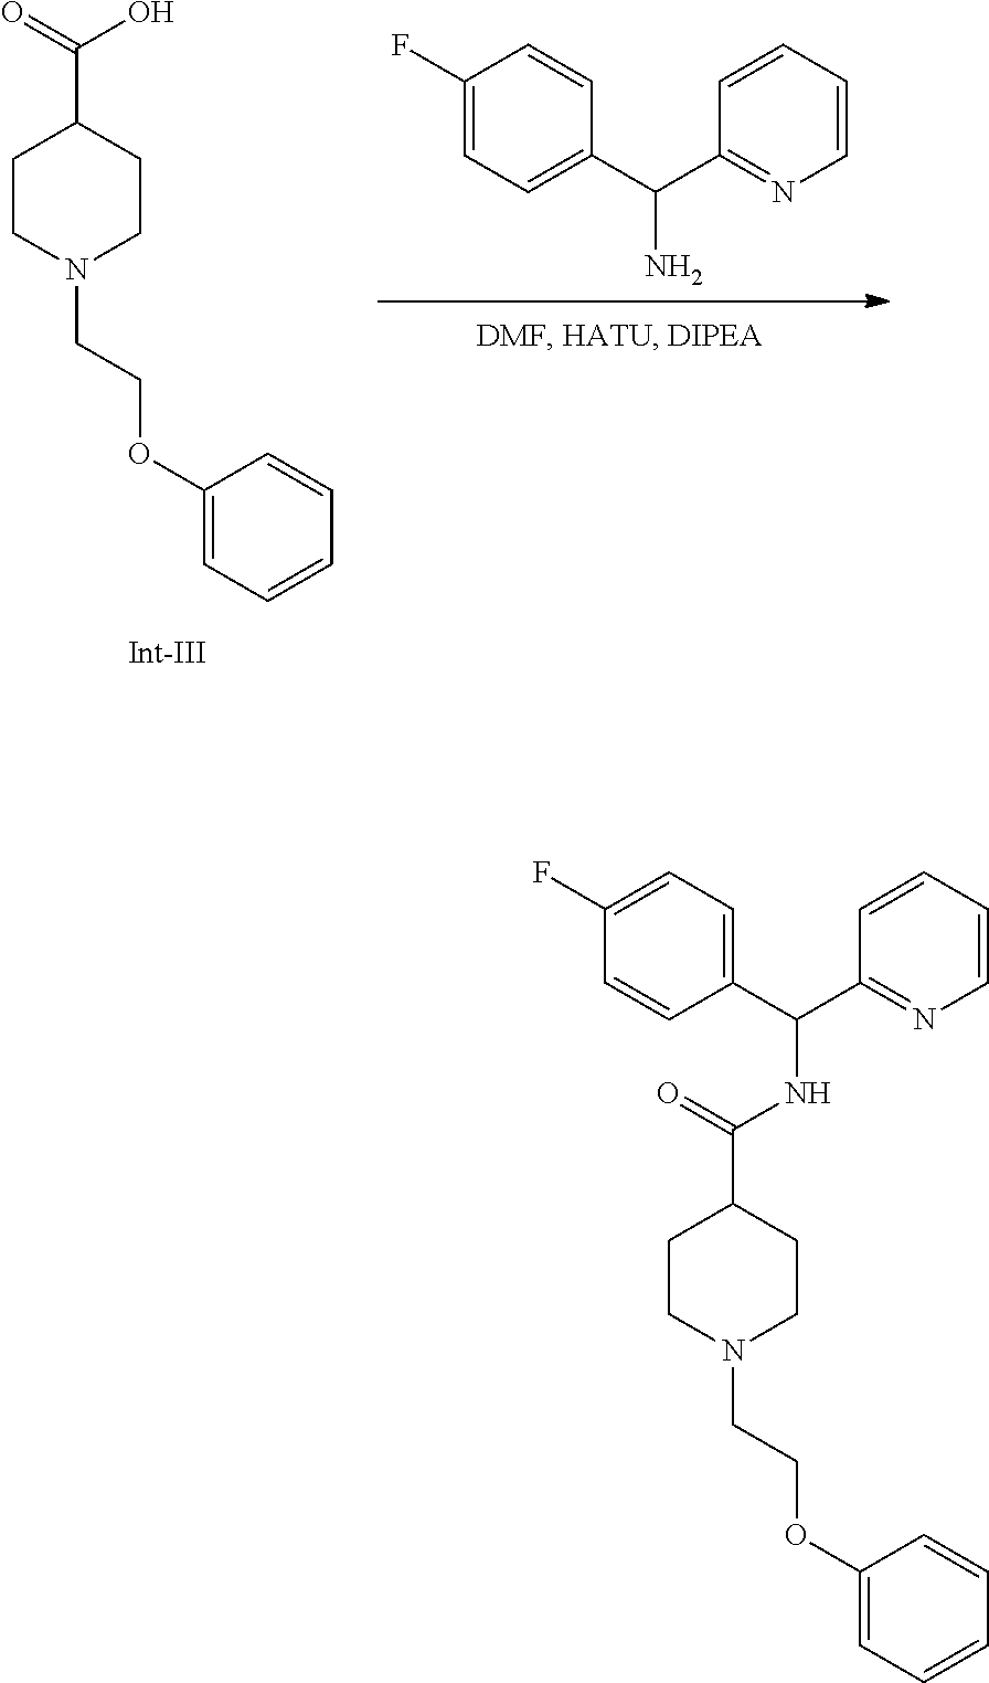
C1(F)=CC=C(C(C2=NC=CC=C2)N)C=C1.C1CN(CCOC2=CC=CC=C2)CCC1C(=O)O.C1CN(CCOC2=CC=CC=C2)CCC1C(NC(C1=CC=C(F)C=C1)C1=NC=CC=C1)=O
